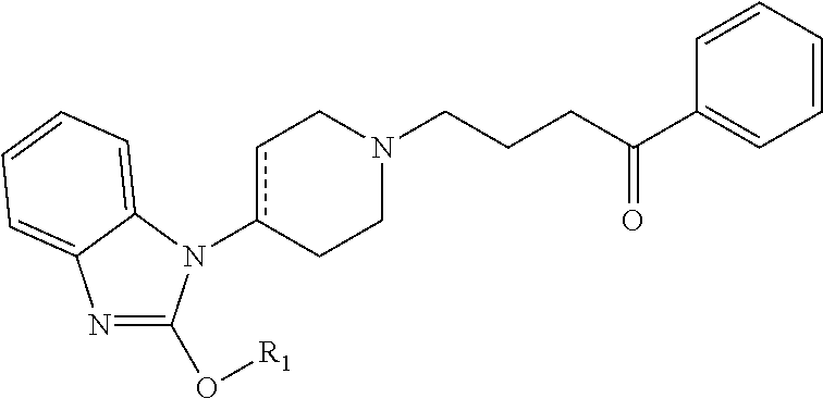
N1=C(O[R1])N(c2cCN(CCCC(C3=CC=CC=C3)=O)CC2)C2=CC=CC=C12
